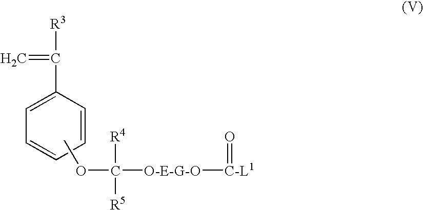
[R3]C(C1=CC=CC=C1)=C.COC([O-E-G-O][C-L1]=O)([R4])[R5]
